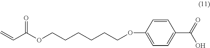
C1=CC(OCCCCCCOC(=O)C=C)=CC=C1C(=O)O
